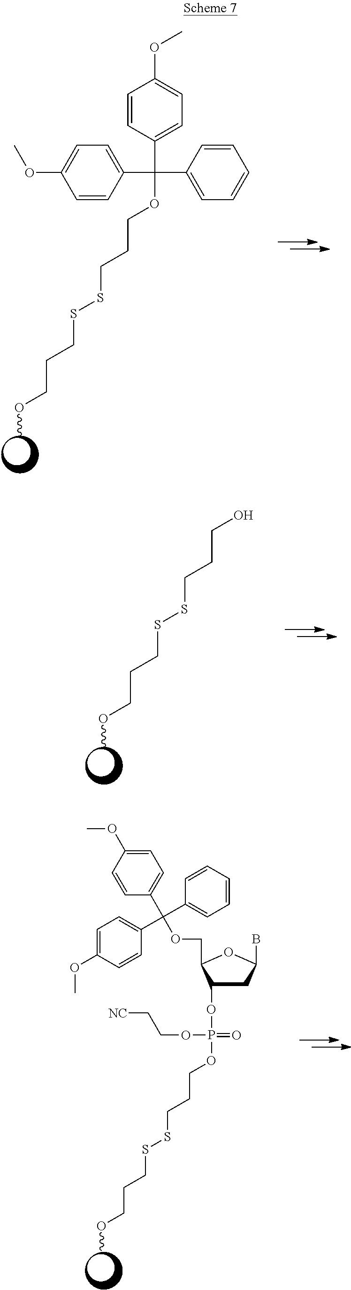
C1=CC(C(C2=CC=CC=C2)(C2=CC=C(OC)C=C2)OCCCSSCCCOC)=CC=C1OC.OCCCSSCCCOC.O(CCCSSCCCOC)P(OC1CC(B)OC1COC(C1=CC=C(OC)C=C1)(C1=CC=CC=C1)C1=CC=C(OC)C=C1)(=O)OCC[NC]
